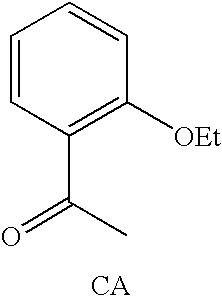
C1=CC(C(C)=O)=C([OEt])C=C1.[CA]
